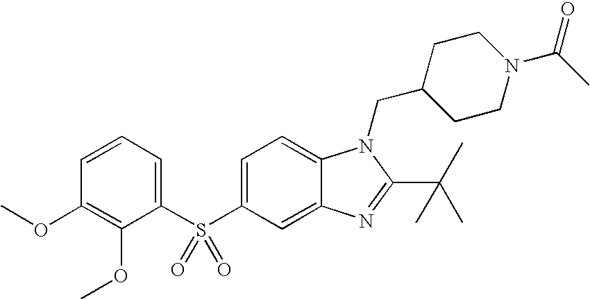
C1=C(S(C2=CC=CC(OC)=C2OC)(=O)=O)C=C2C(=C1)N(CC1CCN(C(=O)C)CC1)C(C(C)(C)C)=N2
